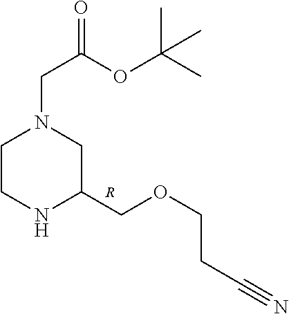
C1CNC(COCCC#N)CN1CC(=O)OC(C)(C)C.[R]
